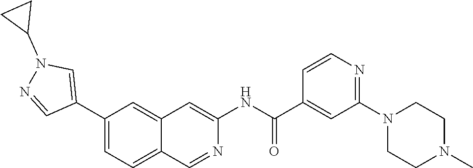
C1=NN(C2CC2)C=C1C1=CC=C2C(=C1)C=C(NC(C1=CC(N3CCN(C)CC3)=NC=C1)=O)N=C2
